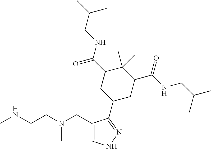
CNCCN(CC1=CNN=C1C1CC(C(NCC(C)C)=O)C(C)(C)C(C(NCC(C)C)=O)C1)C
